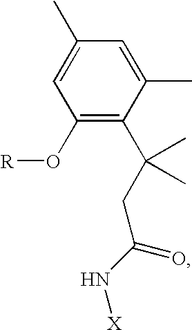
C1(O[R])=C(C(CC(N[X])=O)(C)C)C(C)=CC(C)=C1
